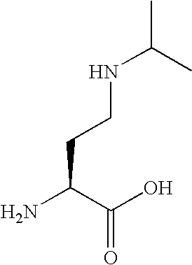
C(O)(=O)C(N)CCNC(C)C
